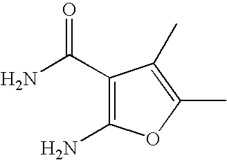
C1(C(N)=O)=C(N)OC(C)=C1C
